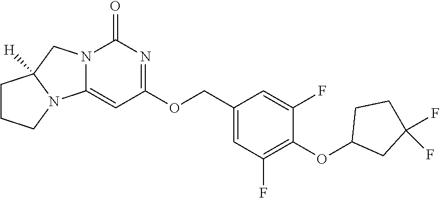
N12C(=CC(OCC3=CC(F)=C(OC4CC(F)(F)CC4)C(F)=C3)=NC1=O)N1C([H])(C2)CCC1
